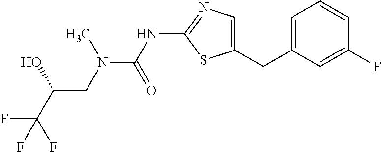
C(N(C)C(=O)NC1=NC=C(CC2=CC=CC(F)=C2)S1)C(O)C(F)(F)F
